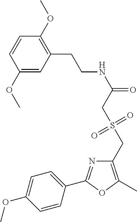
C1(OC)=CC(CCNC(=O)CS(CC2=C(C)OC(C3=CC=C(OC)C=C3)=N2)(=O)=O)=C(OC)C=C1
